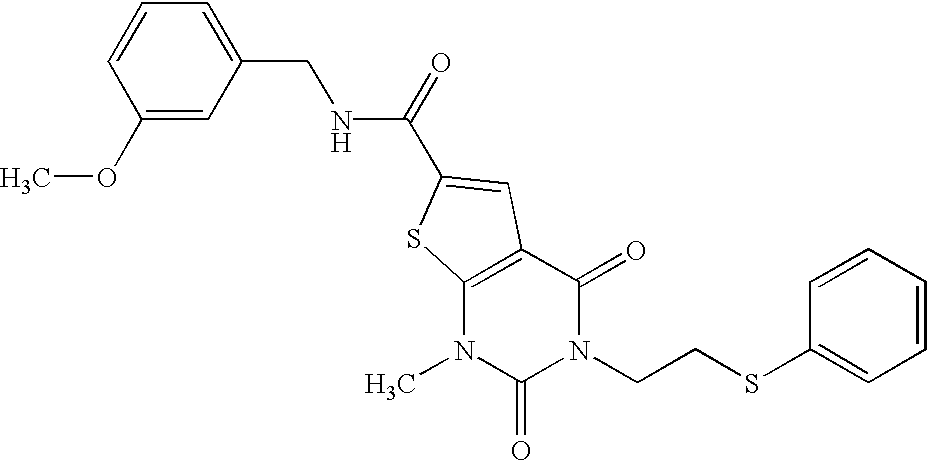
C1(OC)=CC(CNC(=O)C2=CC3=C(N(C)C(=O)N(CCSC4=CC=CC=C4)C3=O)S2)=CC=C1
